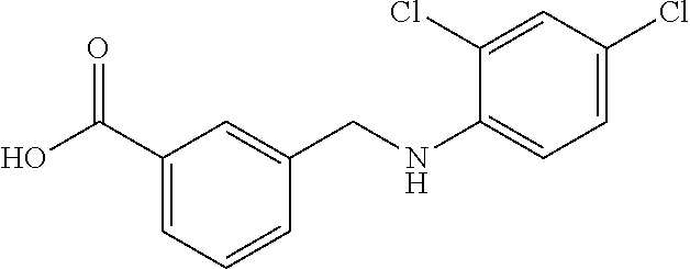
C1(C(O)=O)=CC=CC(CNC2=CC=C(Cl)C=C2Cl)=C1
